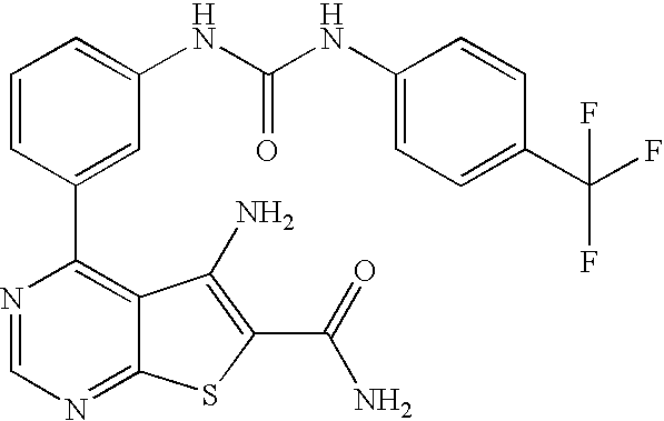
C1=CC(C2=C3C(=NC=N2)SC(C(N)=O)=C3N)=CC(NC(NC2=CC=C(C(F)(F)F)C=C2)=O)=C1
